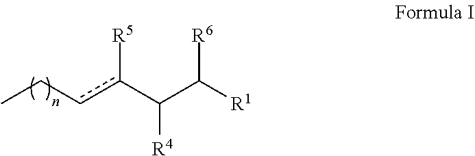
[R5]c(C(C([R1])[R6])[R4])cCC
